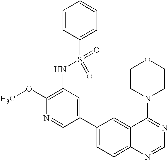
C1(OC)=C(NS(C2=CC=CC=C2)(=O)=O)C=C(C2=CC=C3C(=C2)C(N2CCOCC2)=NC=N3)C=N1
